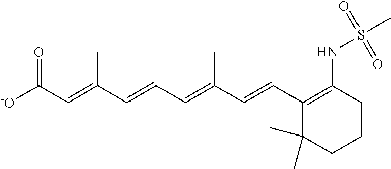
[-O]C(C=C(C=CC=C(C=CC1=C(NS(=O)(=O)C)CCCC1(C)C)C)C)=O
